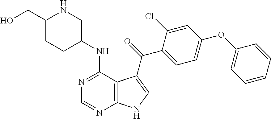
N1=C(NC2CNC(CO)CC2)C2=C(N=C1)NC=C2C(=O)C1=CC=C(OC2=CC=CC=C2)C=C1Cl
